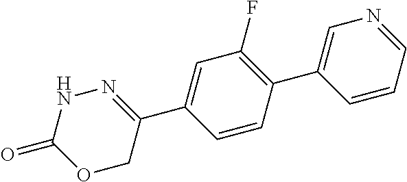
C1(C2=CN=CC=C2)=C(F)C=C(C2=NNC(=O)OC2)C=C1
